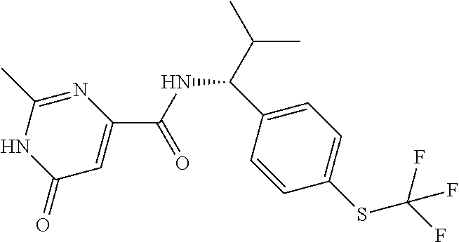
C1(C(NC(=O)C2=CC(=O)NC(C)=N2)C(C)C)=CC=C(SC(F)(F)F)C=C1
